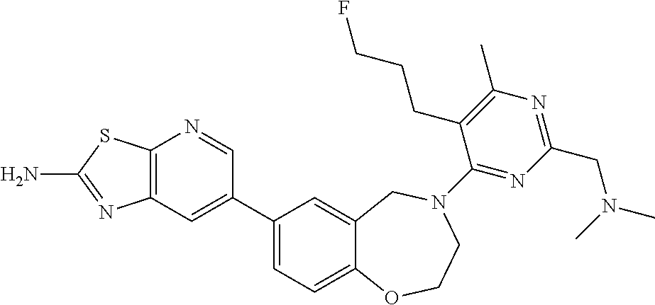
C12=C(C=C(C3=CC=C4C(=C3)CN(C3=NC(CN(C)C)=NC(C)=C3CCCF)CCO4)C=N1)N=C(N)S2
